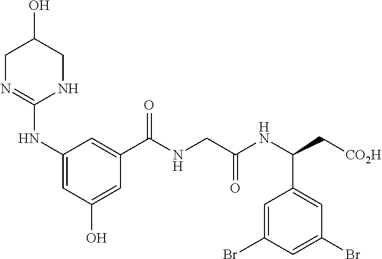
C1(C(NC(CNC(C2=CC(NC3=NCC(O)CN3)=CC(O)=C2)=O)=O)C[CO2H])=CC(Br)=CC(Br)=C1
